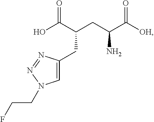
C(C(C(O)=O)CC(C([OH])=O)N)C1=CN(CCF)N=N1
